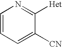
C1=CC=C([CN])C([Het])=N1
